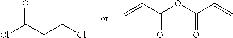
C(C(=O)OC(C=C)=O)=C.ClC(=O)CCCl
